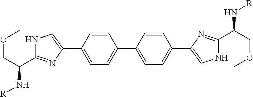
C1=C(C2=CNC(C(COC)N[R])=N2)C=CC(C2=CC=C(C3=CNC(C(COC)N[R])=N3)C=C2)=C1
